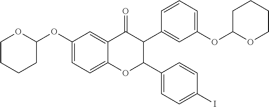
C1(OC2OCCCC2)=CC=C2C(=C1)C(=O)C(C1=CC(OC3OCCCC3)=CC=C1)C(C1=CC=C(I)C=C1)O2
